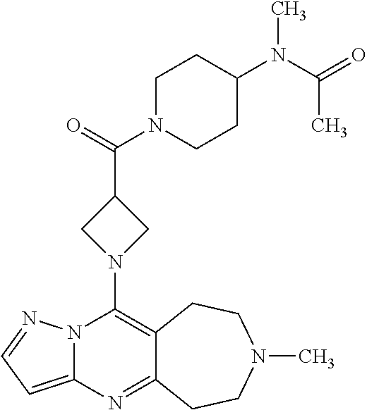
N12C(=CC=N1)N=C1C(=C2N2CC(C(=O)N3CCC(N(C(=O)C)C)CC3)C2)CCN(C)CC1
